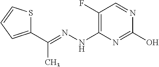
OC1=NC(NN=C(C2=CC=CS2)C)=C(F)C=N1
